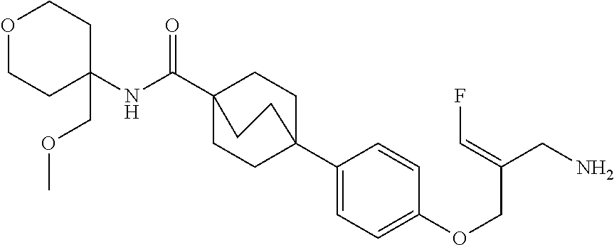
N(C(C12CCC(C3=CC=C(OCC(CN)=CF)C=C3)(CC1)CC2)=O)C1(COC)CCOCC1
